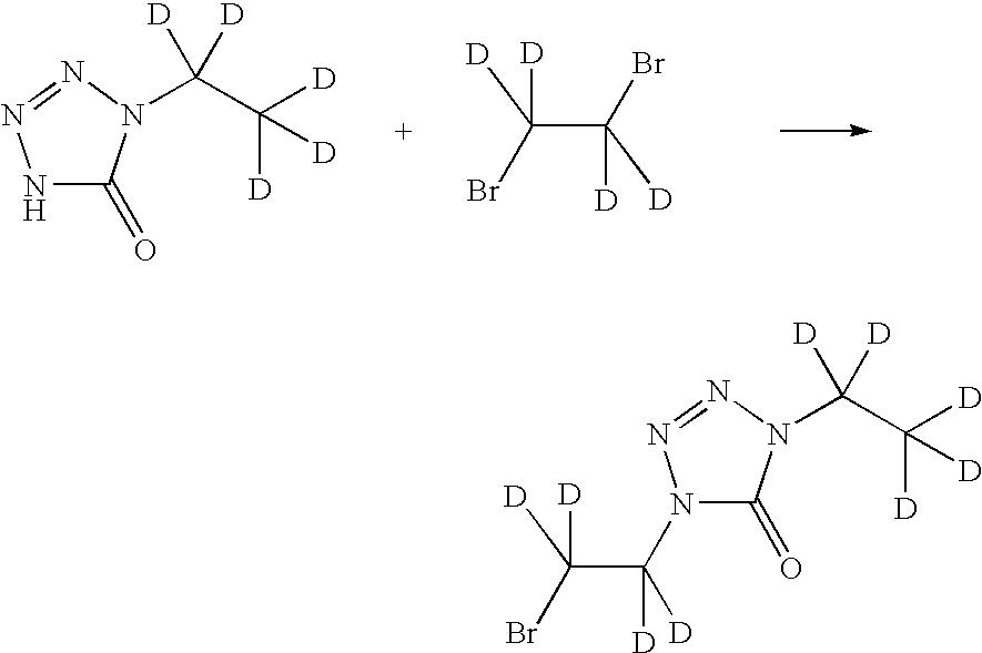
N1C(=O)N(C(C([D])([D])[D])([D])[D])N=N1.C(C(Br)([D])[D])(Br)([D])[D].N1(C([D])(C(Br)([D])[D])[D])C(=O)N(C(C([D])([D])[D])([D])[D])N=N1
